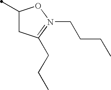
C1(C)CC(CCC)=N(CCCC)O1
